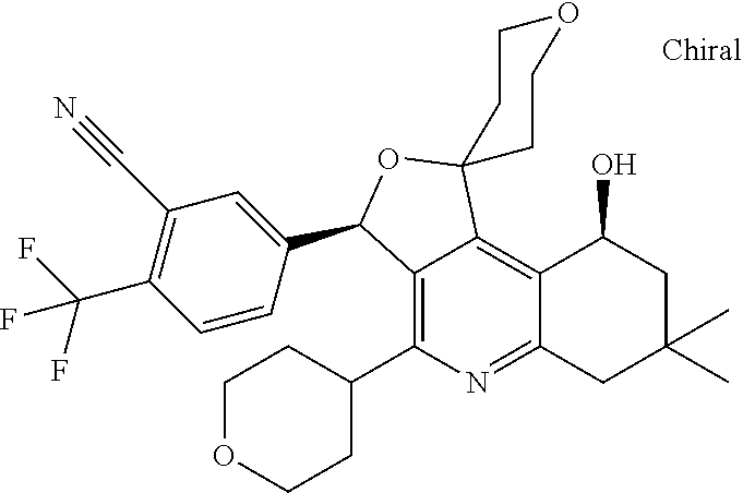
C1OCCC(C2=C3C(=C4C(=N2)CC(C)(C)CC4O)C2(OC3C3=CC(C#N)=C(C(F)(F)F)C=C3)CCOCC2)C1
